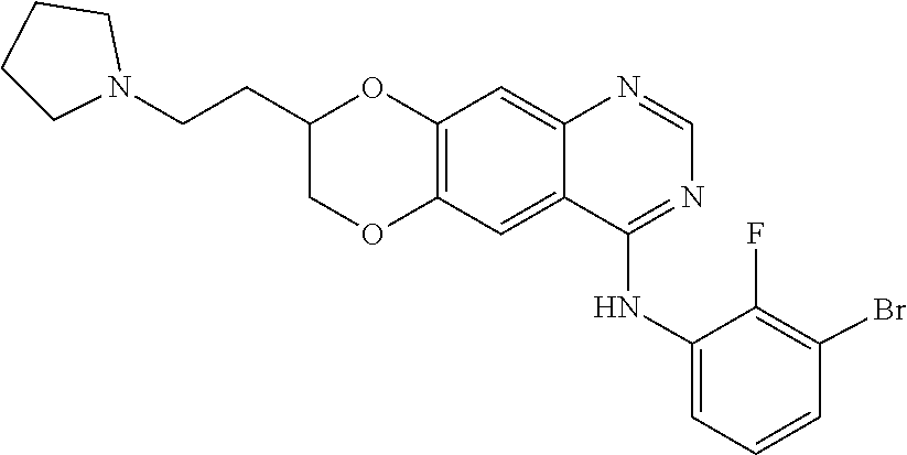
C1=NC2=CC3=C(OCC(CCN4CCCC4)O3)C=C2C(NC2=CC=CC(Br)=C2F)=N1
